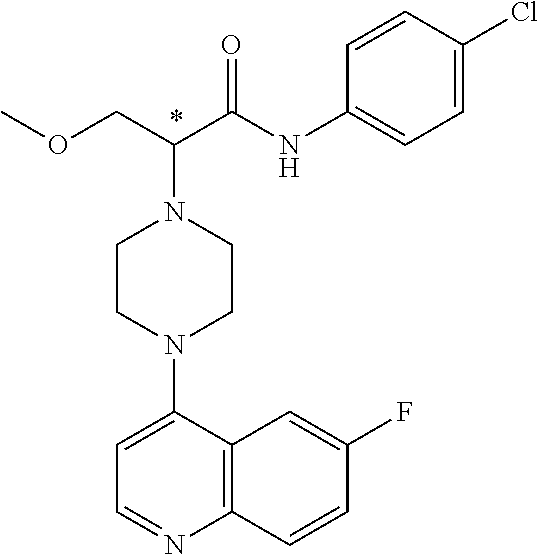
C1CN(C2=CC=NC3=C2C=C(F)C=C3)CCN1C(C(NC1=CC=C(Cl)C=C1)=O)COC
